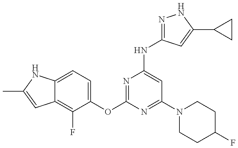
C12=C(F)C(OC3=NC(NC4=NNC(C5CC5)=C4)=CC(N4CCC(F)CC4)=N3)=CC=C1NC(C)=C2
